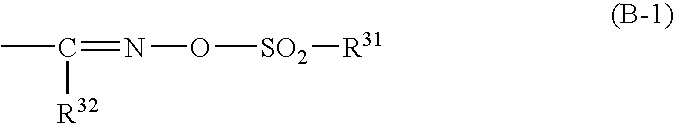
CC([R32])=NO[SO2][R31]
